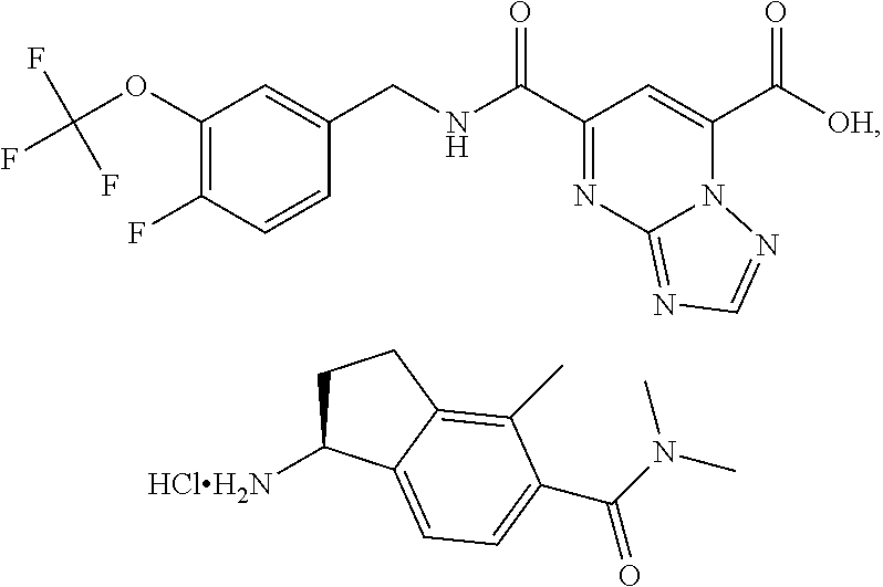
C1(OC(F)(F)F)=C(F)C=CC(CNC(C2=NC3=NC=NN3C(C([OH])=O)=C2)=O)=C1.C1C([HClH2N])C2=CC=C(C(N(C)C)=O)C(C)=C2C1
